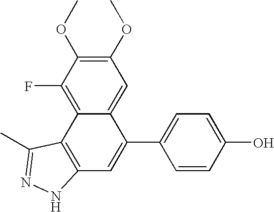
C1=CC(C2=CC3=C(C4=C(F)C(OC)=C(OC)C=C24)C(C)=NN3)=CC=C1O
